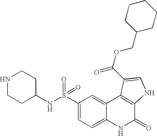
N(S(C1=CC=C2C(=C1)C1=C(C(=O)N2)NC=C1C(OCC1CCCCC1)=O)(=O)=O)C1CCNCC1
